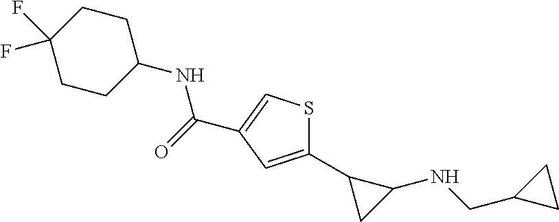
C1(C2CC2NCC2CC2)=CC(C(=O)NC2CCC(F)(F)CC2)=CS1
